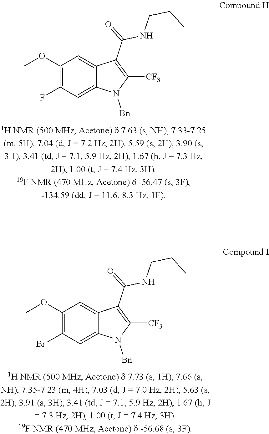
C1(OC)=C(Br)C=C2C(=C1)C(C(=O)NCCC)=C([CF3])N2[Bn].C1(OC)=C(F)C=C2C(=C1)C(C(=O)NCCC)=C([CF3])N2[Bn]
